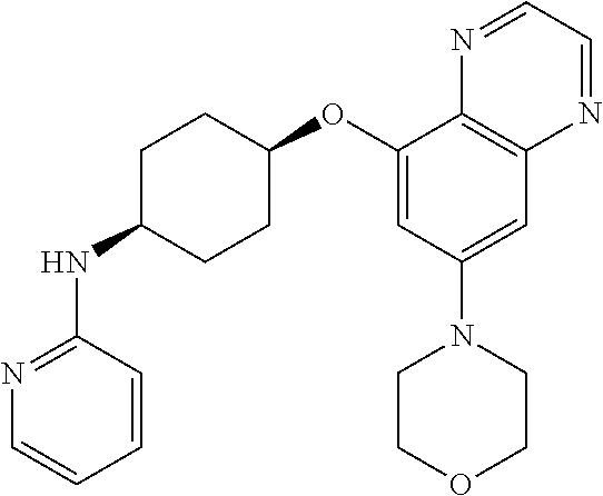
C1=CC(NC2CCC(OC3=CC(N4CCOCC4)=CC4=C3N=CC=N4)CC2)=NC=C1
